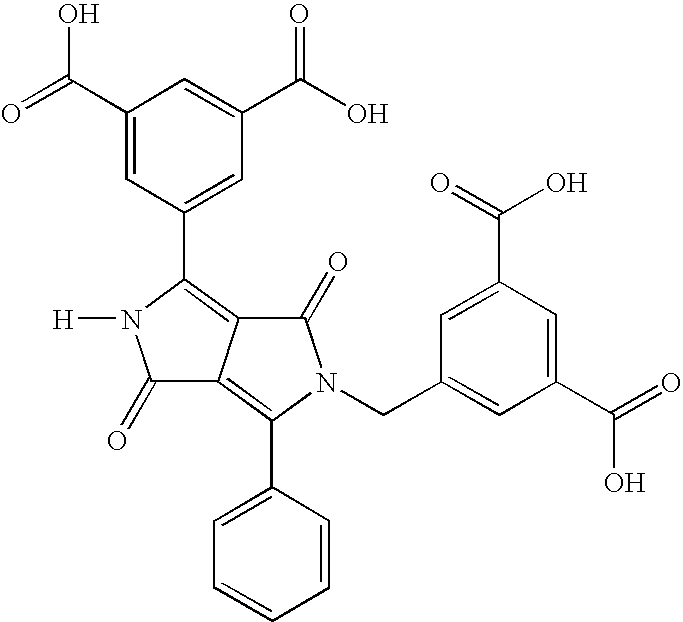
C1(C(=O)O)=CC(C2=C3C(=C(C4=CC=CC=C4)N(CC4=CC(C(=O)O)=CC(C(=O)O)=C4)C3=O)C(=O)N2[H])=CC(C(O)=O)=C1
